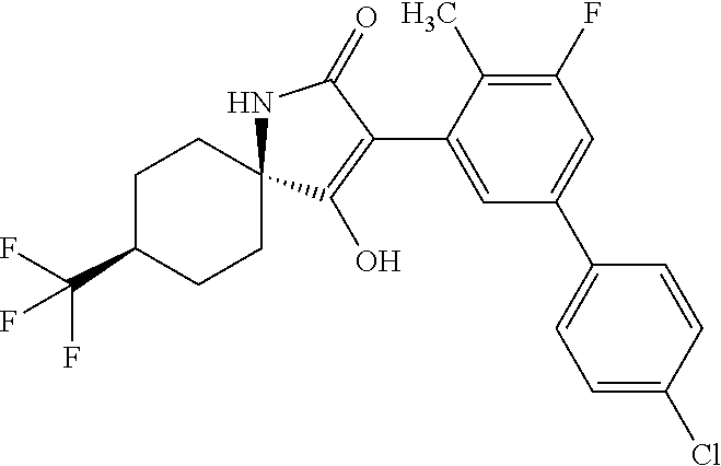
C(C1CCC2(CC1)NC(=O)C(C1=CC(C3=CC=C(Cl)C=C3)=CC(F)=C1C)=C2O)(F)(F)F
